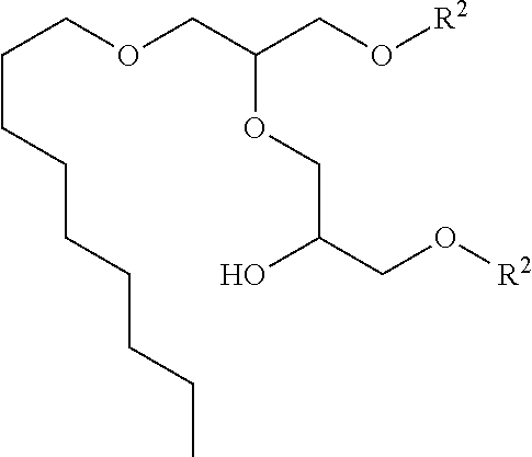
C(OCC(CO[R2])OCC(CO[R2])O)CCCCCCCC
